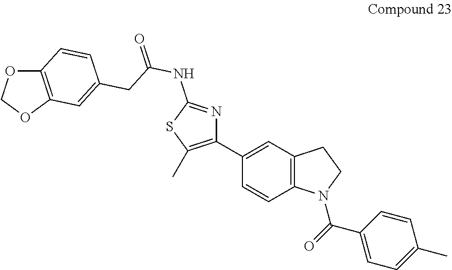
C1(C2=CC3=C(C=C2)N(C(=O)C2=CC=C(C)C=C2)CC3)=C(C)SC(NC(=O)CC2=CC3=C(C=C2)OCO3)=N1
